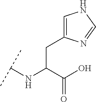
C(C(C(O)=O)NC(C)C)C1=CNC=N1
